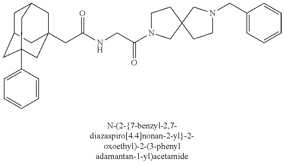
C1C2CC3(C4=CC=CC=C4)CC(CC(=O)NCC(=O)N4CCC5(C4)CN(CC4=CC=CC=C4)CC5)(CC1C3)C2
